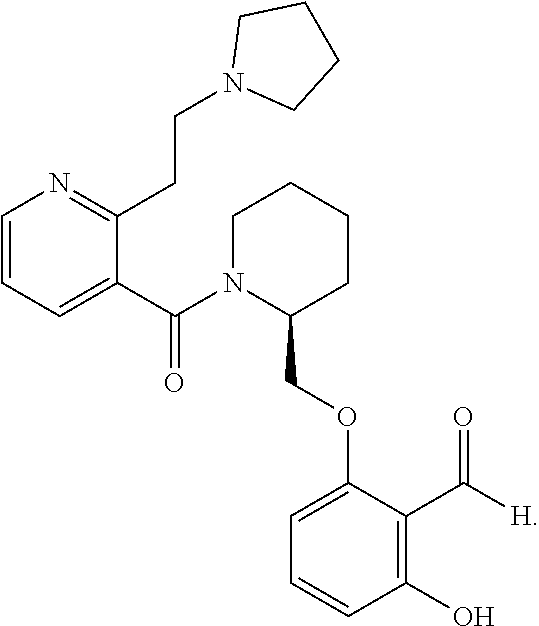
C1(COC2=CC=CC(O)=C2C(=O)[H])CCCCN1C(C1=CC=CN=C1CCN1CCCC1)=O
